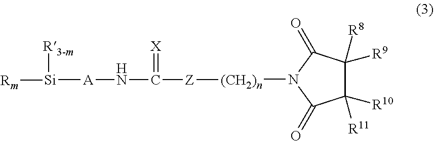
N1([(CH2)n][Z]C(=[X])N[A][Si]([R3-m])[Rm])C(=O)C([R10])([R11])C([R9])([R8])C1=O
